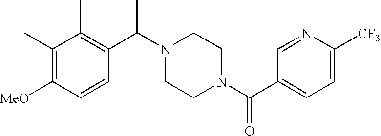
C1=C([CF3])N=CC(C(N2CCN(C(C3=C(C)C(C)=C([MeO])C=C3)C)CC2)=O)=C1
